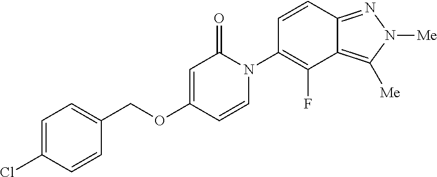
C(OC1=CC(=O)N(C2=C(F)C3=C([Me])N([Me])N=C3C=C2)C=C1)C1=CC=C(Cl)C=C1
